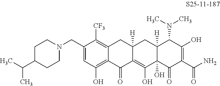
C1=C(CN2CCC(C(C)C)CC2)C([CF3])=C2C(=C1O)C(=O)C1=C(O)C3(O)C([H])(CC1([H])C2)C(N(C)C)C(O)=C(C(N)=O)C3=O
